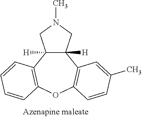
C12([H])C([H])(CN(C)C1)C1=C(OC3=C2C=CC=C3)C=CC(C)=C1
